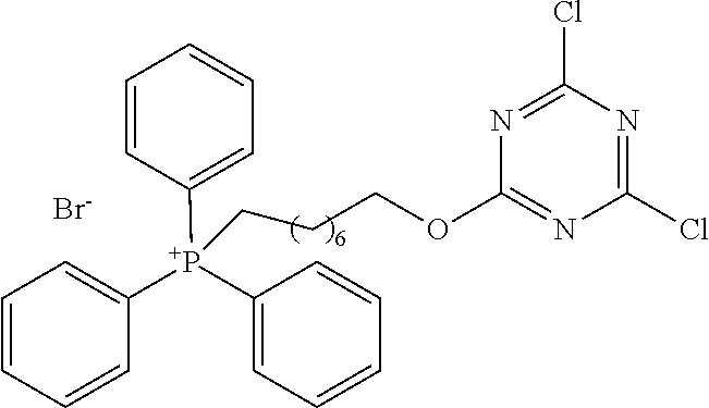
C1([P+](C2=CC=CC=C2)(C2=CC=CC=C2)CCCOC2=NC(Cl)=NC(Cl)=N2)=CC=CC=C1.[Br-]
